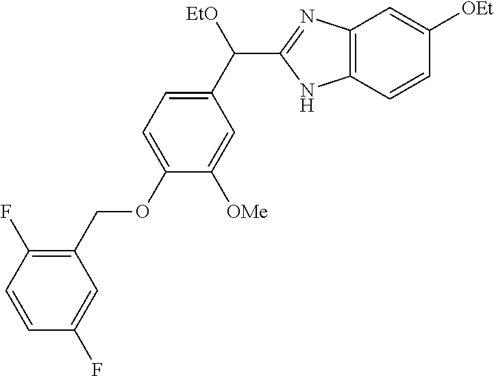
C1(C([EtO])C2=NC3=C(N2)C=CC([OEt])=C3)=CC=C(OCC2=C(F)C=CC(F)=C2)C([OMe])=C1
